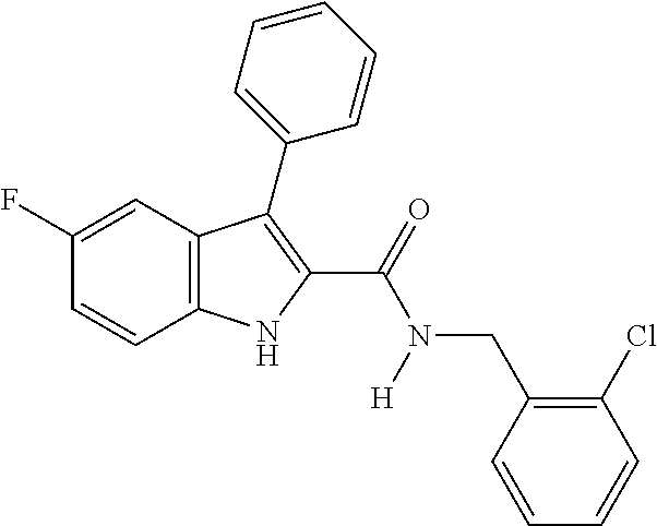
C1(F)=CC2=C(C=C1)NC(C(=O)N(CC1=C(Cl)C=CC=C1)[H])=C2C1=CC=CC=C1
